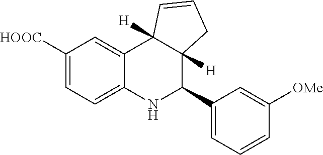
C1([HOOC])=CC=C2C(=C1)C1([H])C([H])(C(C3=CC=CC([OMe])=C3)N2)CC=C1
